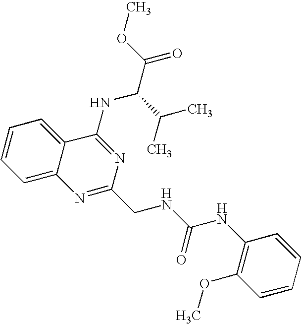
C12=CC=CC=C1C(NC(C(=O)OC)C(C)C)=NC(CNC(NC1=C(OC)C=CC=C1)=O)=N2
